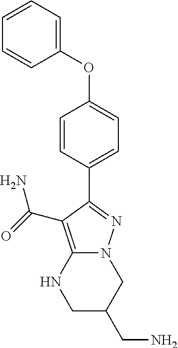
C1(OC2=CC=C(C3=NN4C(=C3C(=O)N)NCC(CN)C4)C=C2)=CC=CC=C1
